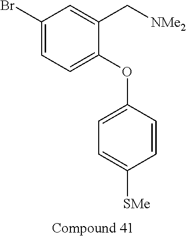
C1(Br)=CC=C(OC2=CC=C([SMe])C=C2)C(C[NMe2])=C1
